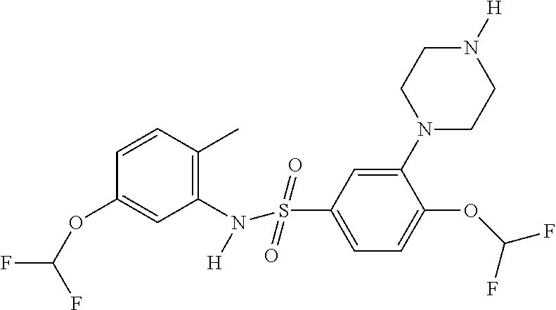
C1=CC(C)=C(N(S(C2=CC=C(OC(F)F)C(N3CCN([H])CC3)=C2)(=O)=O)[H])C=C1OC(F)F
